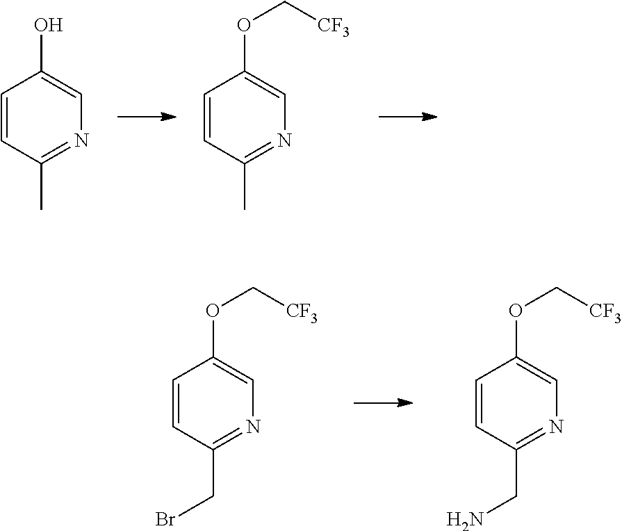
C1=CC(C)=NC=C1O.C1=CC(C)=NC=C1OC[CF3].C1=CC(CBr)=NC=C1OC[CF3].C1=CC(CN)=NC=C1OC[CF3]
